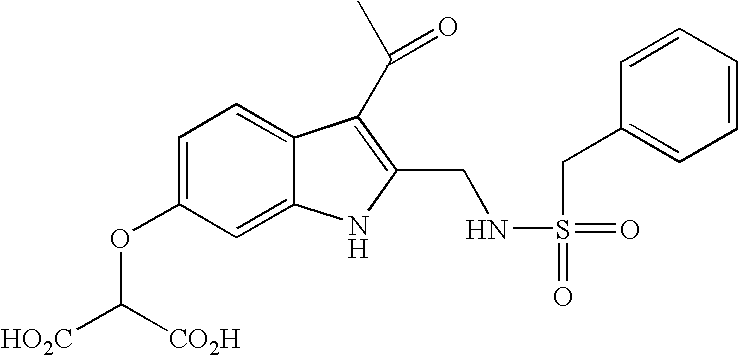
C1=C(OC([HO2C])[CO2H])C=C2C(=C1)C(C(C)=O)=C(CNS(=O)(=O)CC1=CC=CC=C1)N2
